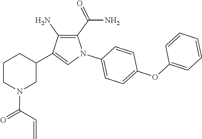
C1CN(C(=O)C=C)CC(C2=CN(C3=CC=C(OC4=CC=CC=C4)C=C3)C(C(N)=O)=C2N)C1
